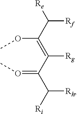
[Re]C(C(=C(C(C([Ri])[Rh])=OC)[Rg])OC)[Rf]
